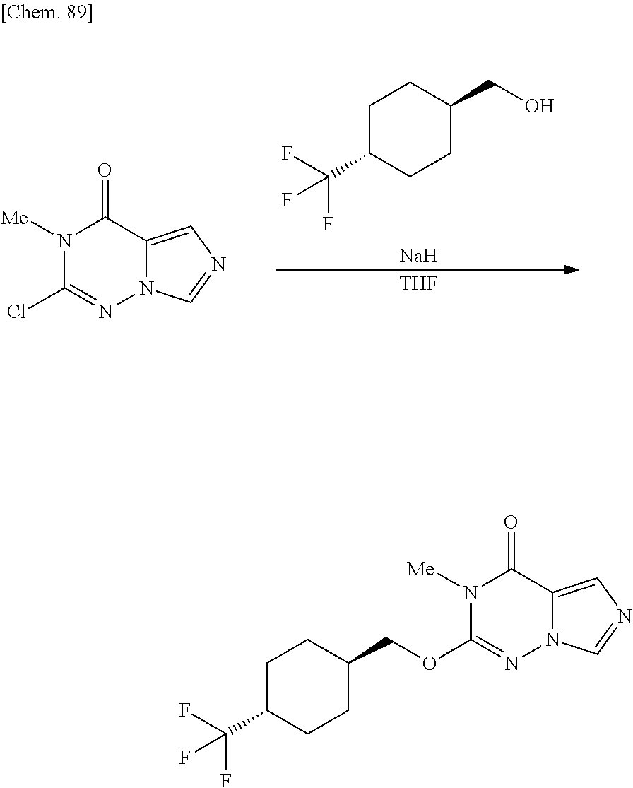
N1([Me])C(Cl)=NN2C(=CN=C2)C1=O.[THF].C1C(C(F)(F)F)CCC(CO)C1.[Na].N1([Me])C(OCC2CCC(C(F)(F)F)CC2)=NN2C(=CN=C2)C1=O
